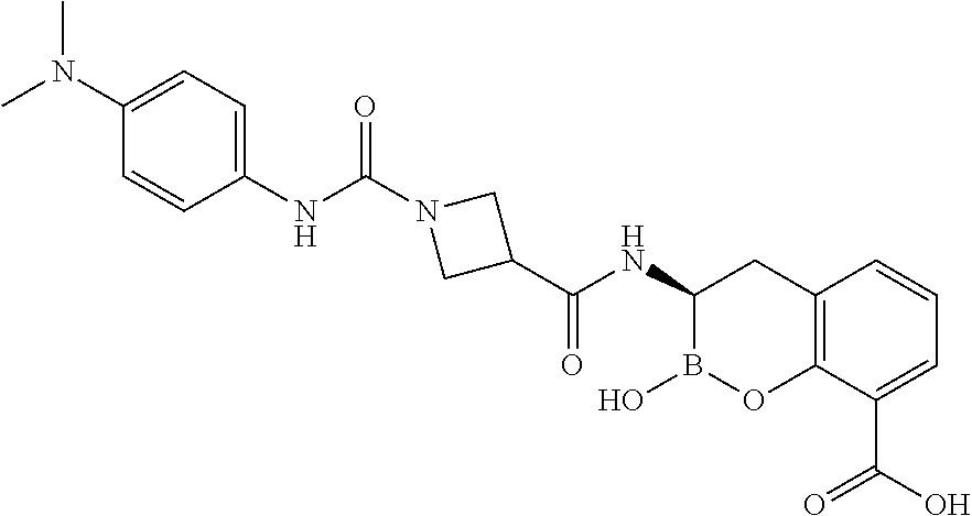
C12=C(C(C(O)=O)=CC=C1)OB(O)C(NC(=O)C1CN(C(NC3=CC=C(N(C)C)C=C3)=O)C1)C2
